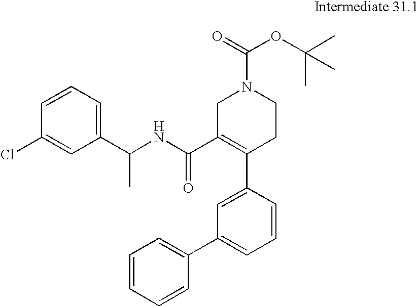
C1(C(NC(C2=C(C3=CC(C4=CC=CC=C4)=CC=C3)CCN(C(=O)OC(C)(C)C)C2)=O)C)=CC=CC(Cl)=C1
